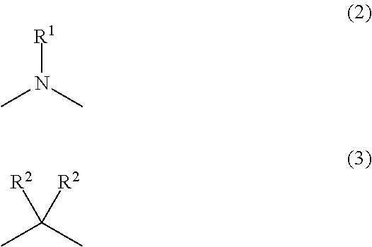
[R1]N(C)C.CC(C)([R2])[R2]
